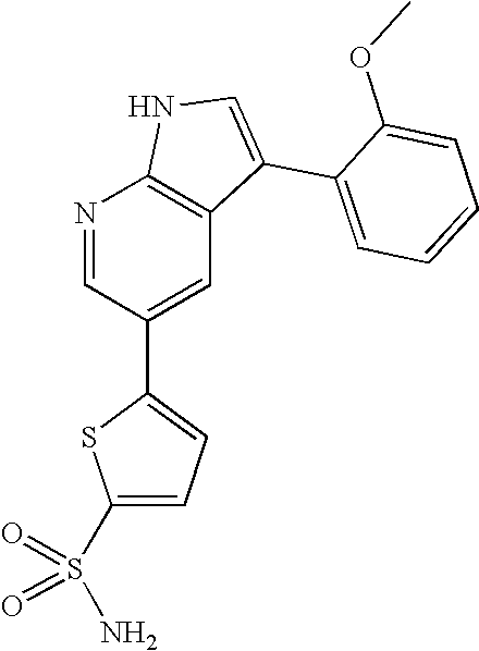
N1=CC(C2=CC=C(S(=O)(N)=O)S2)=CC2=C1NC=C2C1=CC=CC=C1OC
